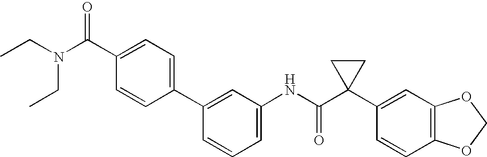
C1(NC(C2(C3=CC4=C(C=C3)OCO4)CC2)=O)=CC=CC(C2=CC=C(C(=O)N(CC)CC)C=C2)=C1
